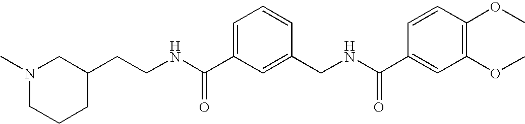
C(NC(C1=CC=CC(CNC(C2=CC(OC)=C(OC)C=C2)=O)=C1)=O)CC1CCCN(C)C1
